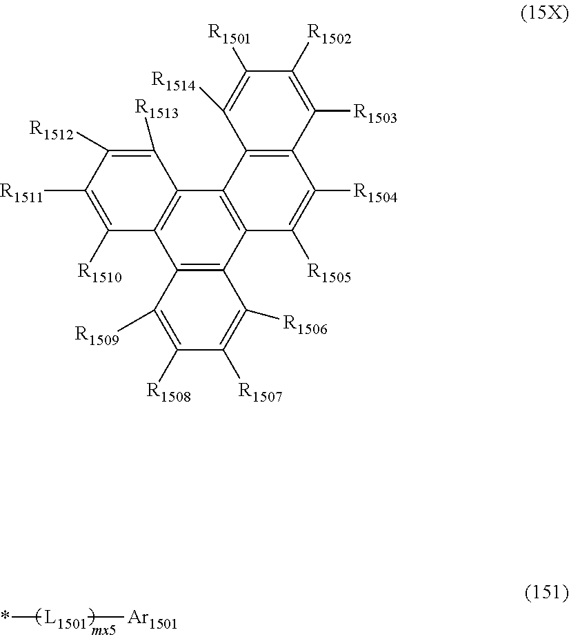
*[L1501][Ar1501].C1([R1511])=C([R1510])C2=C(C([R1513])=C1[R1512])C1=C(C3=C2C([R1509])=C([R1508])C([R1507])=C3[R1506])C([R1505])=C([R1504])C2=C1C([R1514])=C([R1501])C([R1502])=C2[R1503]
